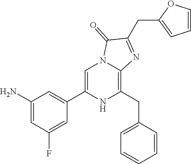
C1(N)=CC(F)=CC(C2=CN3C(=C(CC4=CC=CC=C4)N2)N=C(CC2=CC=CO2)C3=O)=C1
